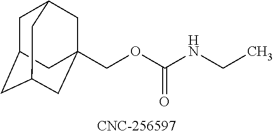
C1C2CC3CC(COC(NCC)=O)(CC1C3)C2
